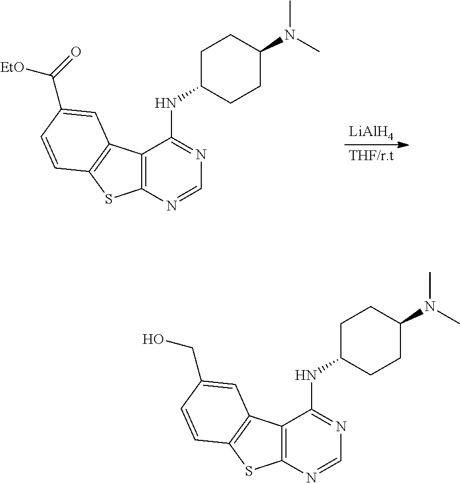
C12=C(N=CN=C1NC1CCC(N(C)C)CC1)SC1=C2C=C(C([EtO])=O)C=C1.[LiAlH4].[THF/r.t].C12=C(N=CN=C1NC1CCC(N(C)C)CC1)SC1=C2C=C(CO)C=C1
